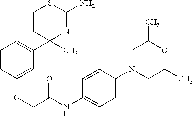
C1(C2(C)N=C(N)SCC2)=CC=CC(OCC(NC2=CC=C(N3CC(C)OC(C)C3)C=C2)=O)=C1
